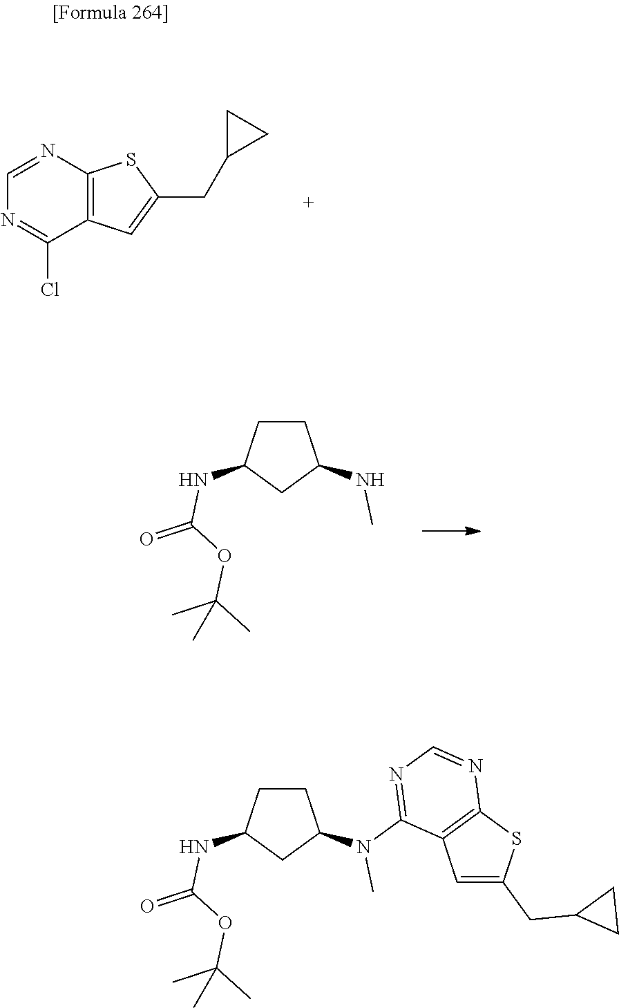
C12=C(N=CN=C1Cl)SC(CC1CC1)=C2.C1CC(NC(=O)OC(C)(C)C)CC1NC.C1CC(NC(=O)OC(C)(C)C)CC1N(C)C1=NC=NC2=C1C=C(CC1CC1)S2
